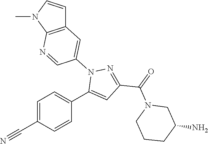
C1=C(C#N)C=CC(C2=CC(C(=O)N3CCCC(N)C3)=NN2C2=CC3=C(N=C2)N(C)C=C3)=C1
